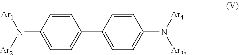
C1=CC(N([Ar2])[Ar1])=CC=C1C1=CC=C(N([Ar4])[Ar3])C=C1
